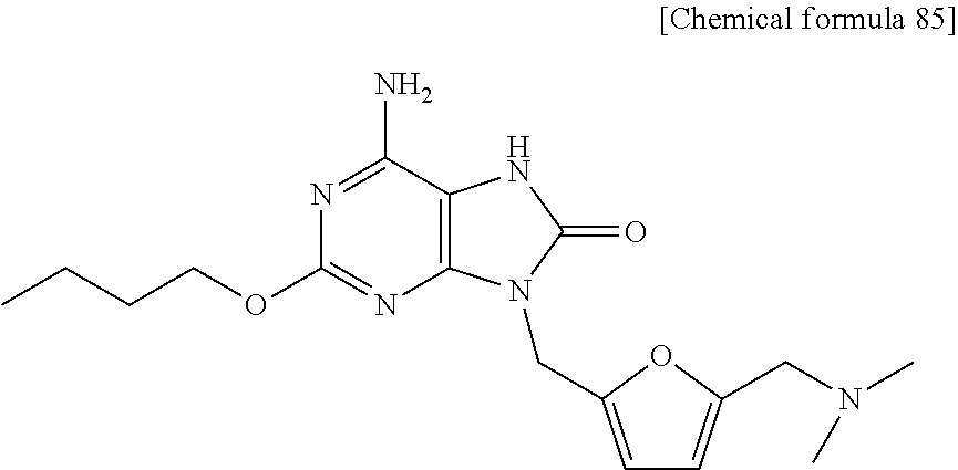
C12=C(C(N)=NC(OCCCC)=N1)NC(=O)N2CC1=CC=C(CN(C)C)O1
